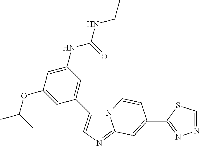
C1(NC(=O)NCC)=CC(OC(C)C)=CC(C2=CN=C3N2C=CC(C2=NN=CS2)=C3)=C1
